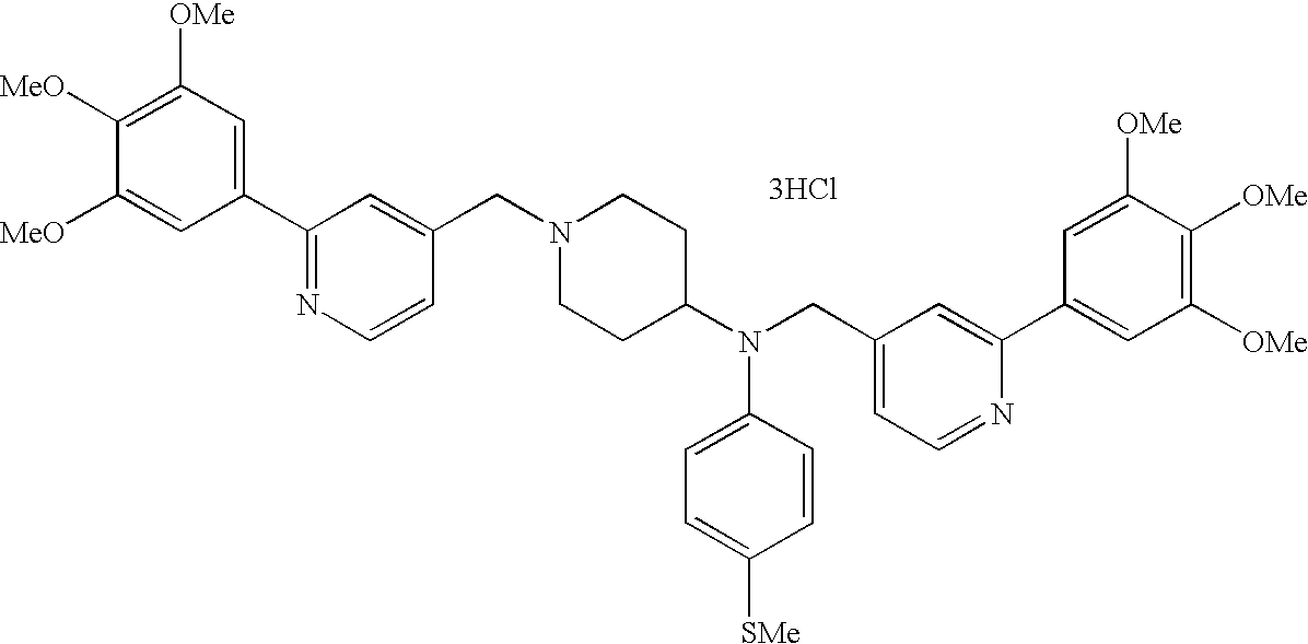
[3HCl].C1([OMe])=C([MeO])C([MeO])=CC(C2=NC=CC(CN3CCC(N(CC4=CC=NC(C5=CC([OMe])=C([OMe])C([OMe])=C5)=C4)C4=CC=C([SMe])C=C4)CC3)=C2)=C1
